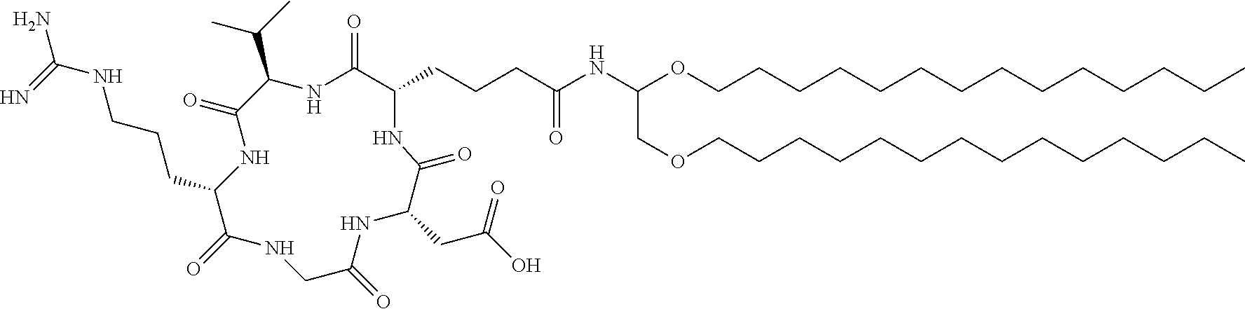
C(NCCCC1C(=O)NCC(=O)NC(CC(O)=O)C(=O)NC(CCCC(NC(OCCCCCCCCCCCCCC)COCCCCCCCCCCCCCC)=O)C(=O)NC(C(C)C)C(=O)N1)(=N)N
